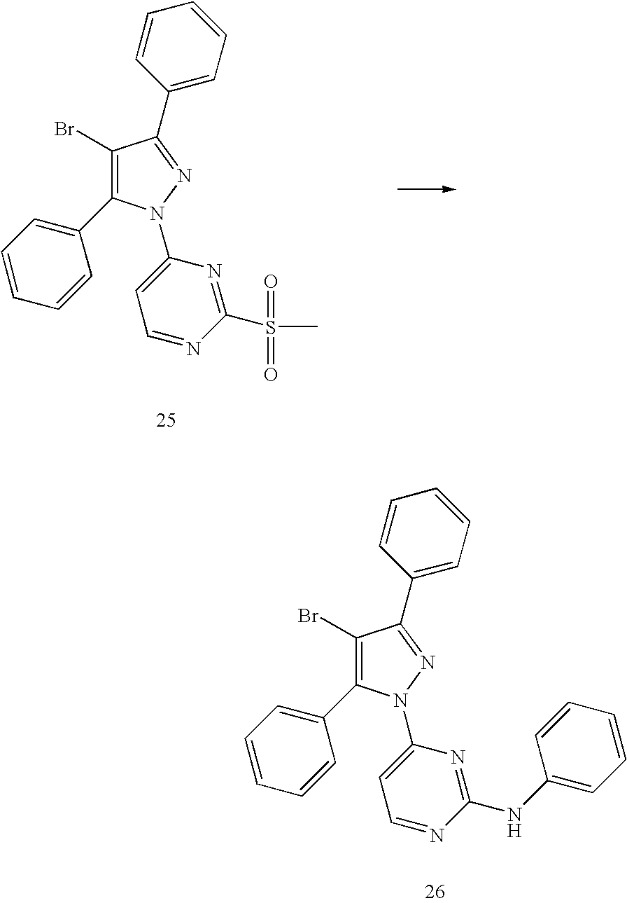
C1(Br)=C(C2=CC=CC=C2)N(C2=CC=NC(NC3=CC=CC=C3)=N2)N=C1C1=CC=CC=C1.C1(Br)=C(C2=CC=CC=C2)N(C2=CC=NC(S(C)(=O)=O)=N2)N=C1C1=CC=CC=C1
